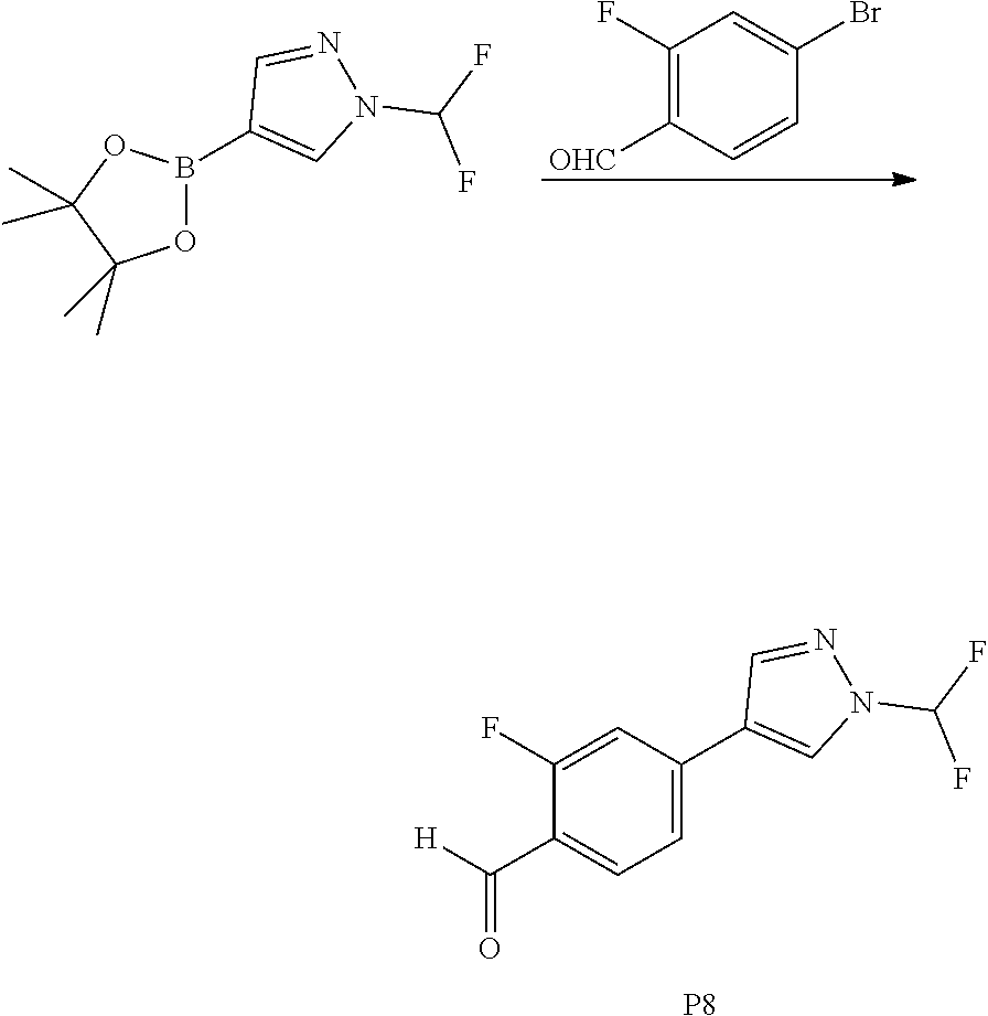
C1=C(C2=CN(C(F)F)N=C2)C=C(F)C(C([H])=O)=C1.[P8].B1(C2=CN(C(F)F)N=C2)OC(C)(C)C(C)(C)O1.C1(F)=C([OHC])C=CC(Br)=C1
